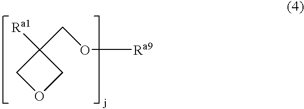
C1OCC1([Ra1])CO[Ra9]
